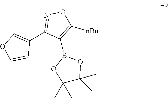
C1(C2=NOC([nBu])=C2B2OC(C)(C)C(C)(C)O2)=COC=C1
